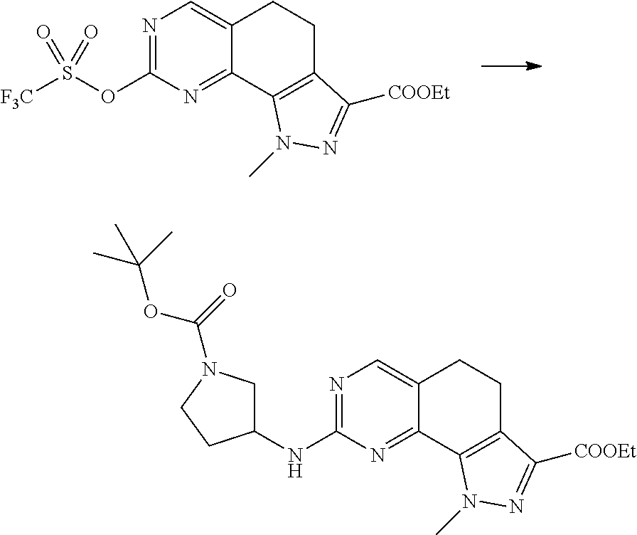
C12=NC(OS([F3C])(=O)=O)=NC=C1CCC1=C2N(C)N=C1[COOEt].C12=NC(NC3CN(C(OC(C)(C)C)=O)CC3)=NC=C1CCC1=C2N(C)N=C1[COOEt]
